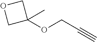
C1(OCC#C)(C)COC1
